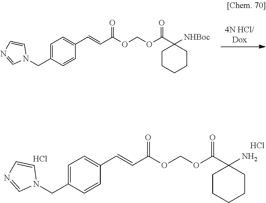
[4N HCl/Dox].N1(CC2=CC=C(C=CC(=O)OCOC(C3([NHBoc])CCCCC3)=O)C=C2)C=CN=C1.N1(CC2=CC=C(C=CC(=O)OCOC(C3(N)CCCCC3)=O)C=C2)C=CN=C1.Cl.Cl
